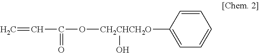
C=CC(O[CH2CHCH2O](O)C1=CC=CC=C1)=O
